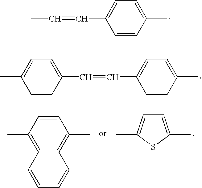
C1=CC(C)=CC=C1C=CC.C1=CC(C)=CC=C1C=CC1=CC=C(C)C=C1.C1=CC(C)=C2C(=C1C)C=CC=C2.C1=C(C)SC(C)=C1
